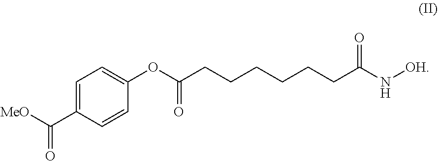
C1=C(C([MeO])=O)C=CC(OC(CCCCCCC(N[OH])=O)=O)=C1
